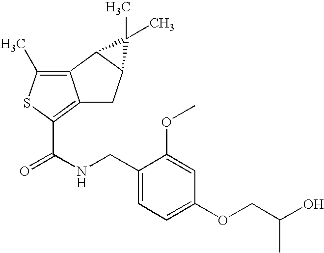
C12=C(C)SC(C(NCC3=CC=C(OCC(O)C)C=C3OC)=O)=C1CC1C2C1(C)C
